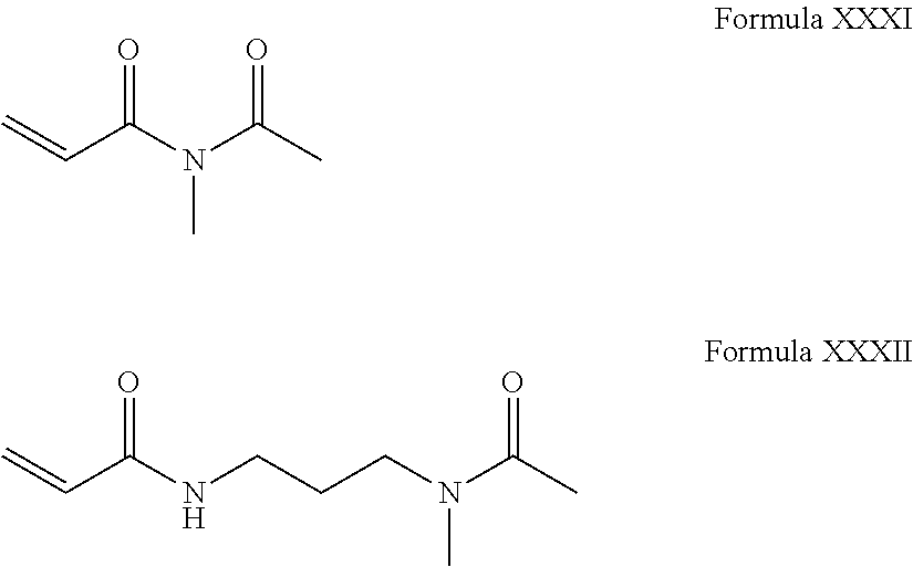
C=CC(N(C)C(C)=O)=O.C=CC(NCCCN(C)C(C)=O)=O
